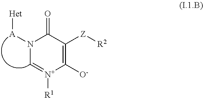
N1([A][Het])C=[N+]([R1])C([O-])=C([Z][R2])C1=O
